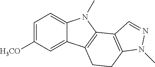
C1=C([H3CO])C=C2C(=C1)N(C)C1=C2CCC2=C1C=NN2C
